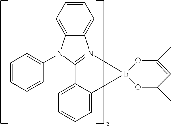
C1=CC=C2C(=C1)N1=C(N2C2=CC=CC=C2)C2=CC=CC=C2[Ir]12OC(C)=CC(C)=O2
